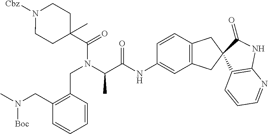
[Cbz]N1CCC(C(=O)N(C(C(=O)NC2=CC3=C(C=C2)CC2(C3)C(=O)NC3=C2C=CC=N3)C)CC2=C(CN(C)[Boc])C=CC=C2)(C)CC1
